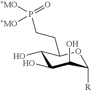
C1(O)C(O)C(O)C([R])OC1CCP(=O)([+MO])[+MO]
